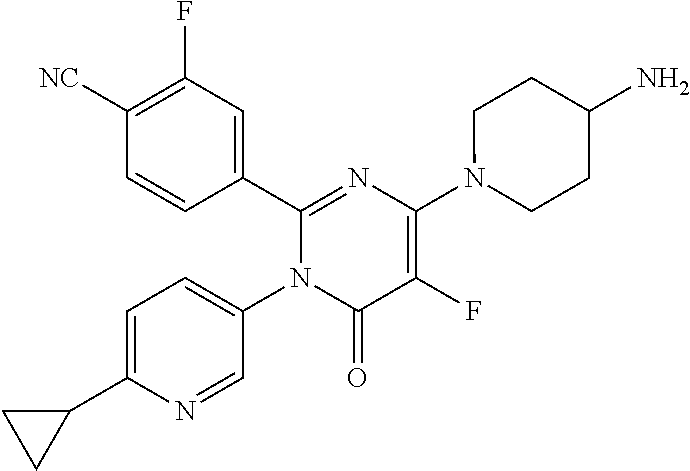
C1(C2=CC(F)=C([CN])C=C2)=NC(N2CCC(N)CC2)=C(F)C(=O)N1C1=CC=C(C2CC2)N=C1
